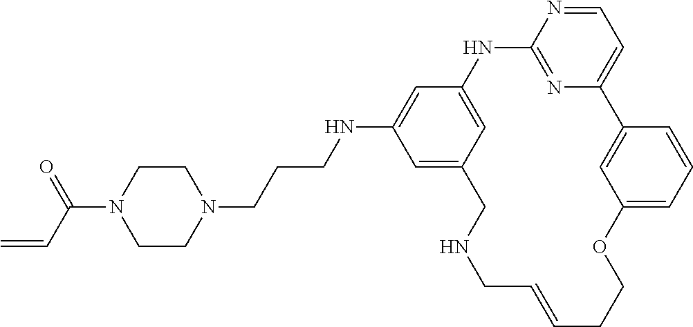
C1=NC2=NC(=C1)C1=CC(=CC=C1)OCCC=CCNCC1=CC(NCCCN3CCN(C(C=C)=O)CC3)=CC(=C1)N2
